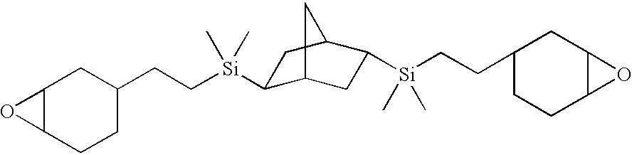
C12C(CCC(CC[Si](C)(C)C3C4CC([Si](CCC5CCC6C(C5)O6)(C)C)C(C3)C4)C1)O2
